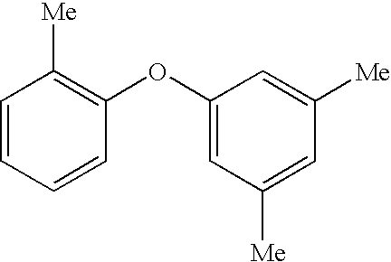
C1=CC=CC(OC2=CC([Me])=CC([Me])=C2)=C1[Me]
